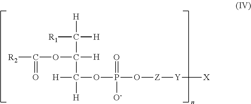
[R1]C([H])([H])C(C([H])(OP(O[Z][Y][X])(=O)[O-])[H])([H])OC(=O)[R2]
